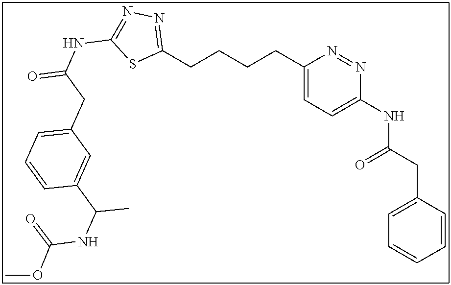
C1(CCCCC2=NN=C(NC(=O)CC3=CC=CC(C(NC(OC)=O)C)=C3)S2)=CC=C(NC(CC2=CC=CC=C2)=O)N=N1
